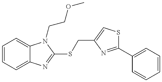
C1=CC=C2C(=C1)N(CCOC)C(SCC1=CSC(C3=CC=CC=C3)=N1)=N2
